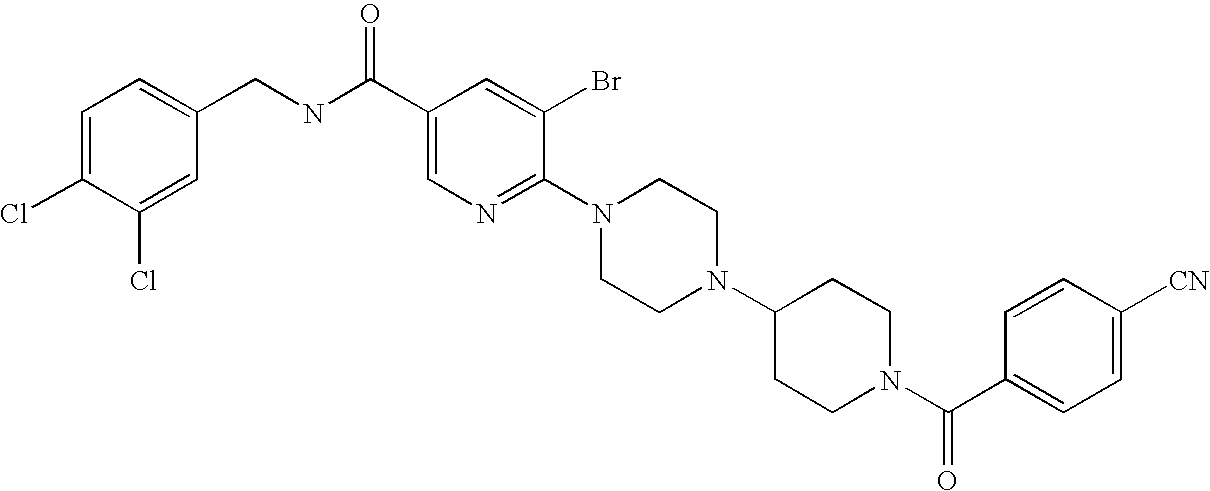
C1([CN])=CC=C(C(N2CCC(N3CCN(C4=NC=C(C(NCC5=CC=C(Cl)C(Cl)=C5)=O)C=C4Br)CC3)CC2)=O)C=C1
